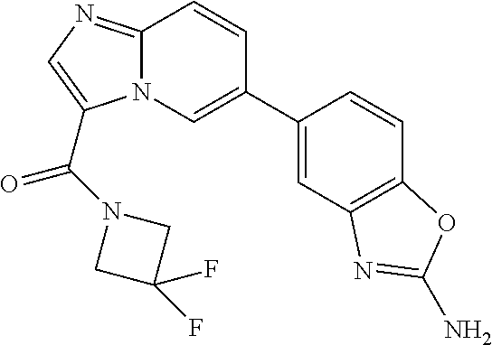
N12C(=NC=C1C(N1CC(F)(F)C1)=O)C=CC(C1=CC3=C(C=C1)OC(N)=N3)=C2
